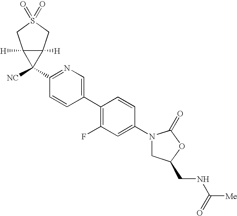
C1(N2CC(CNC([Me])=O)OC2=O)=CC(F)=C(C2=CN=C(C3([NC])C4([H])C3([H])CS(=O)(=O)C4)C=C2)C=C1
